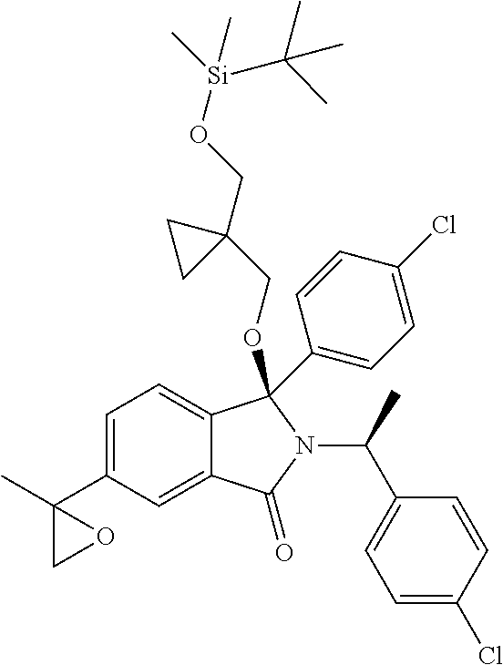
C1=C(C2(C)CO2)C=C2C(=C1)C(C1=CC=C(Cl)C=C1)(OCC1(CO[Si](C)(C(C)(C)C)C)CC1)N(C(C1=CC=C(Cl)C=C1)C)C2=O
